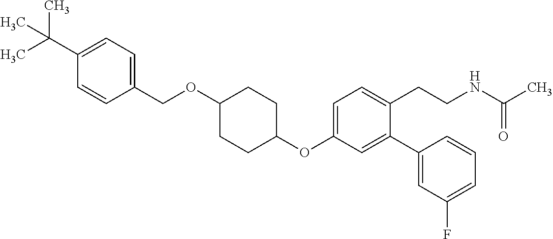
C1(OC2=CC=C(CCNC(C)=O)C(C3=CC(F)=CC=C3)=C2)CCC(OCC2=CC=C(C(C)(C)C)C=C2)CC1
